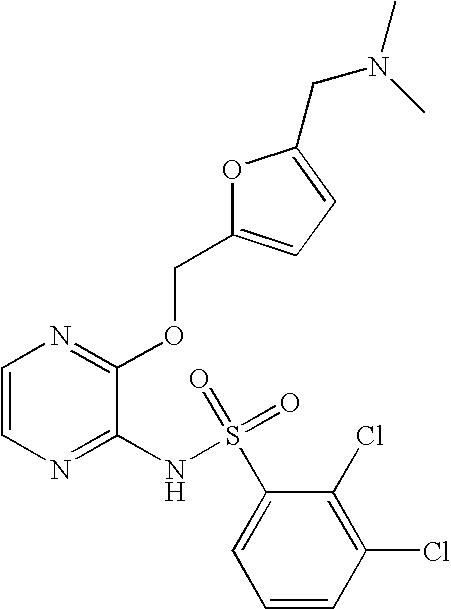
C1=CN=C(NS(C2=CC=CC(Cl)=C2Cl)(=O)=O)C(OCC2=CC=C(CN(C)C)O2)=N1
